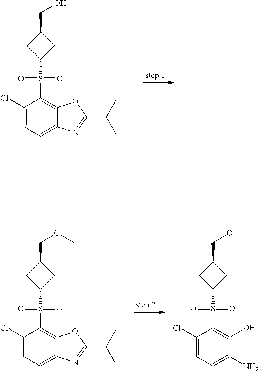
C1(Cl)=CC=C2C(=C1S(=O)(=O)C1CC(CO)C1)OC(C(C)(C)C)=N2.C1(Cl)=CC=C(N)C(O)=C1S(=O)(=O)C1CC(COC)C1.C1(Cl)=CC=C2C(=C1S(=O)(=O)C1CC(COC)C1)OC(C(C)(C)C)=N2
